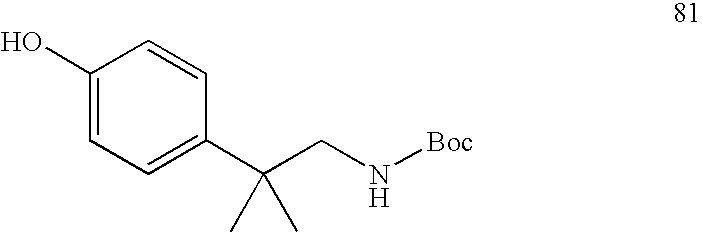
C1(O)=CC=C(C(CN[Boc])(C)C)C=C1
